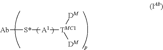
[Ab][S*][A1][TMC1]([DM])[DM]
